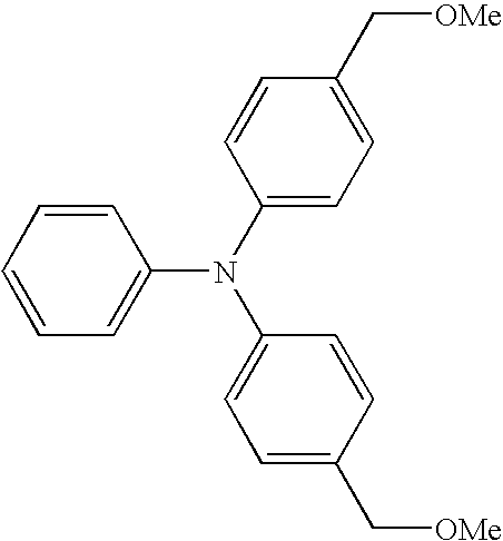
C1=CC=CC=C1N(C1=CC=C(C[OMe])C=C1)C1=CC=C(C[OMe])C=C1
